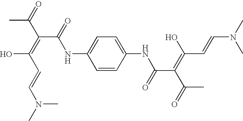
CC(C(C(NC1=CC=C(NC(=O)C(=C(O)C=CN(C)C)C(=O)C)C=C1)=O)=C(O)C=CN(C)C)=O
